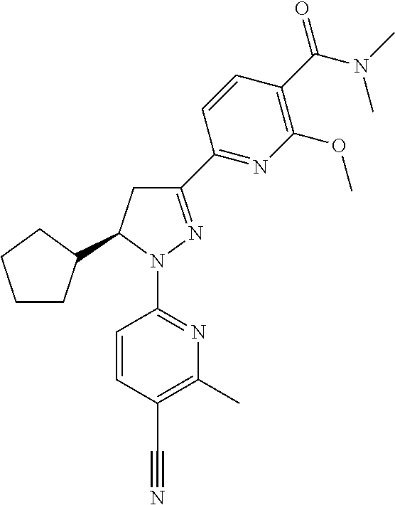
C1CC(C2CC(C3=NC(OC)=C(C(N(C)C)=O)C=C3)=NN2C2=NC(C)=C(C#N)C=C2)CC1
